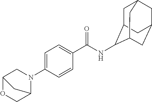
C12OCC(N(C3=CC=C(C(NC4C5CC6CC(CC4C6)C5)=O)C=C3)C1)C2
